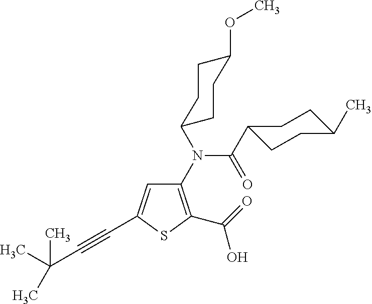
C1(N(C(=O)C2CCC(C)CC2)C2CCC(OC)CC2)=C(C(=O)O)SC(C#CC(C)(C)C)=C1
